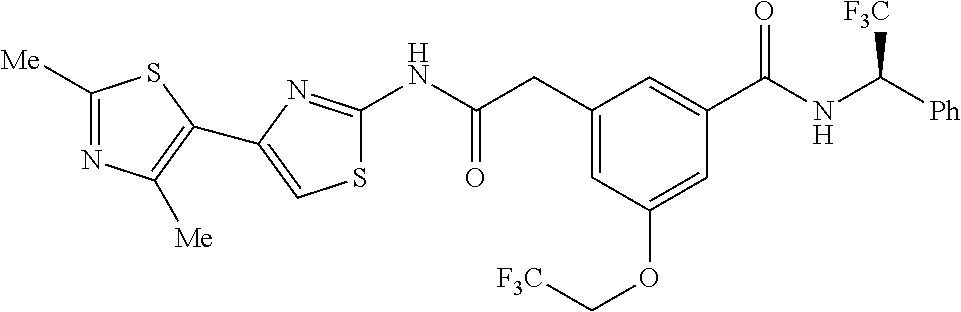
C1([Me])=NC([Me])=C(C2=CSC(NC(CC3=CC(OC[F3C])=CC(C(NC([Ph])[F3C])=O)=C3)=O)=N2)S1
